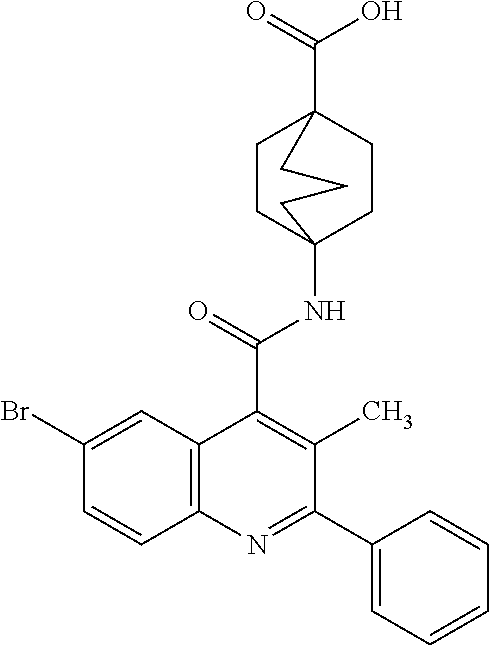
C12(NC(=O)C3=C(C)C(C4=CC=CC=C4)=NC4=C3C=C(Br)C=C4)CCC(C(=O)O)(CC1)CCC2
